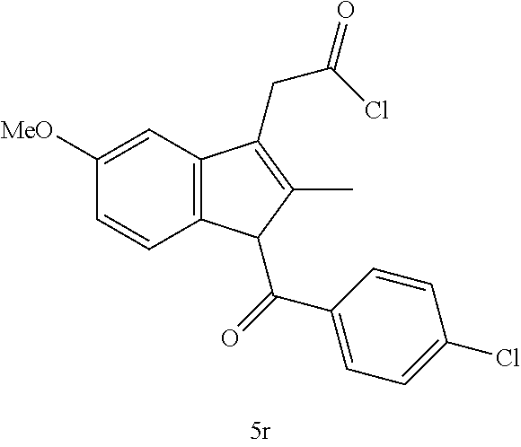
C12=C(C=C([MeO])C=C1)C(CC(Cl)=O)=C(C)C2C(=O)C1=CC=C(Cl)C=C1
